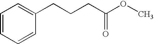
C1=CC=CC(CCCC(OC)=O)=C1
